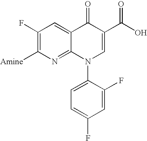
C1(F)=C([Amine])N=C2C(=C1)C(=O)C(C(=O)O)=CN2C1=CC=C(F)C=C1F
